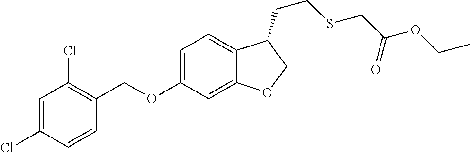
C1=C(Cl)C=CC(COC2=CC=C3C(=C2)OCC3CCSCC(OCC)=O)=C1Cl
